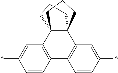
C1CCC23C4=C(C=CC(*)=C4)C4=C(C=C(*)C=C4)C12CCC3
